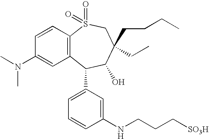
C12=C(C=CC(N(C)C)=C1)S(=O)(=O)CC(CC)(CCCC)C(O)C2C1=CC=CC(NCCC[SO3H])=C1
